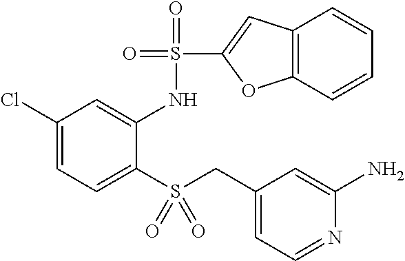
C1(Cl)=CC=C(S(CC2=CC=NC(N)=C2)(=O)=O)C(NS(=O)(=O)C2=CC3=C(O2)C=CC=C3)=C1
